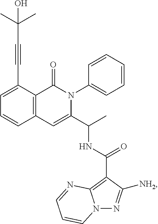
C1=C(C#CC(C)(C)O)C2=C(C=C1)C=C(C(C)NC(=O)C1=C3N(N=C1[NH2])C=CC=N3)N(C1=CC=CC=C1)C2=O
